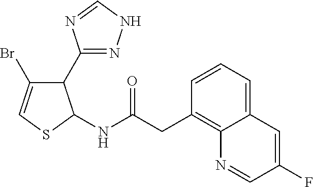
C1(C2=NNC=N2)C(Br)=CSC1NC(CC1=C2C(=CC=C1)C=C(F)C=N2)=O
